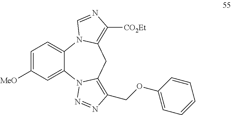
C1=C([MeO])C=C2C(=C1)N1C(=C([CO2Et])N=C1)CC1=C(COC3=CC=CC=C3)N=NN21
